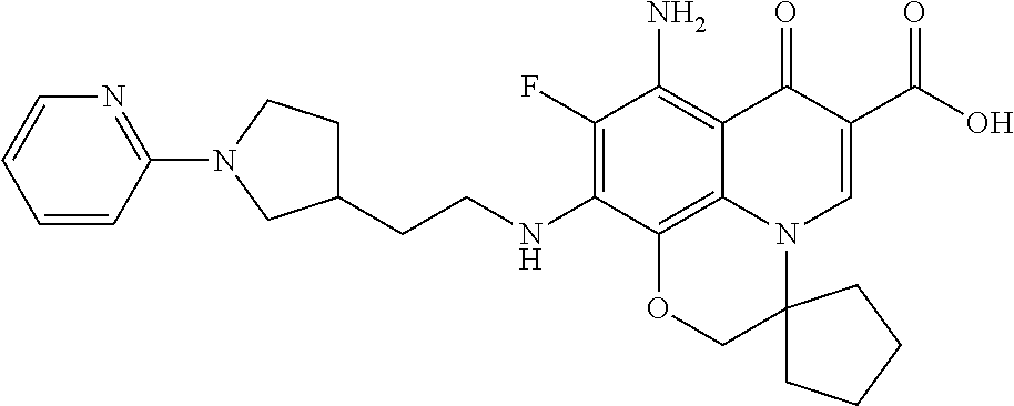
C1(F)=C(NCCC2CCN(C3=NC=CC=C3)C2)C2=C3C(=C1N)C(=O)C(C(=O)O)=CN3C1(CO2)CCCC1
